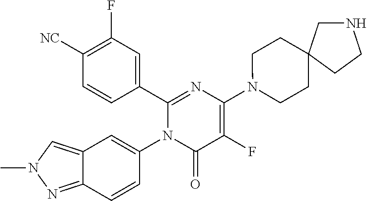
C1(C2=CC(F)=C([CN])C=C2)=NC(N2CCC3(CC2)CNCC3)=C(F)C(=O)N1C1=CC2=CN(C)N=C2C=C1
